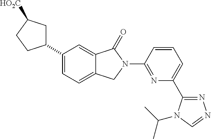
C1(C2=CC=C3C(=C2)C(=O)N(C2=NC(C4=NN=CN4C(C)C)=CC=C2)C3)CC([HO2C])CC1
